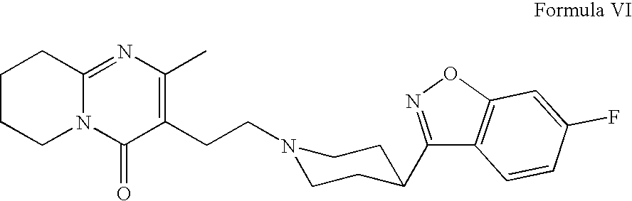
N1(CCC2=C(C)N=C3N(C2=O)CCCC3)CCC(C2=NOC3=C2C=CC(F)=C3)CC1
